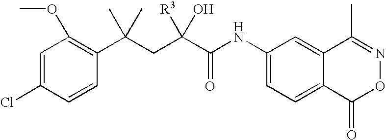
C1=C(Cl)C=CC(C(CC(C(NC2=CC=C3C(=C2)C(C)=NOC3=O)=O)([R3])O)(C)C)=C1OC
